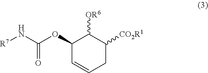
C1(OC(N[R7])=O)C=CCC([CO2R1])C1[OR6]
